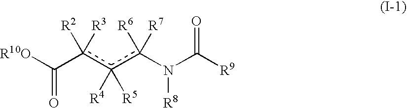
C(c(c(c(N(C([R9])=O)[R8])([R6])[R7])([R4])[R5])([R2])[R3])([R10O])=O
